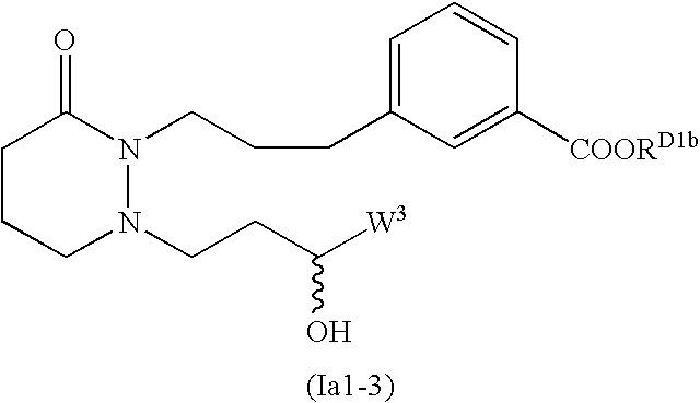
C1CCN(CCC([W3])O)N(CCCC2=CC=CC([COORD1b])=C2)C1=O
